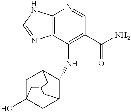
C12=C(C(NC3C4CC5(O)CC3CC(C5)C4)=C(C(=O)N)C=N1)N=CN2
